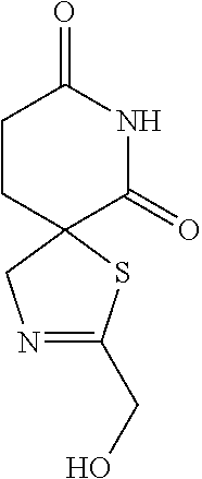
N1=C(CO)SC2(C1)C(=O)NC(=O)CC2
